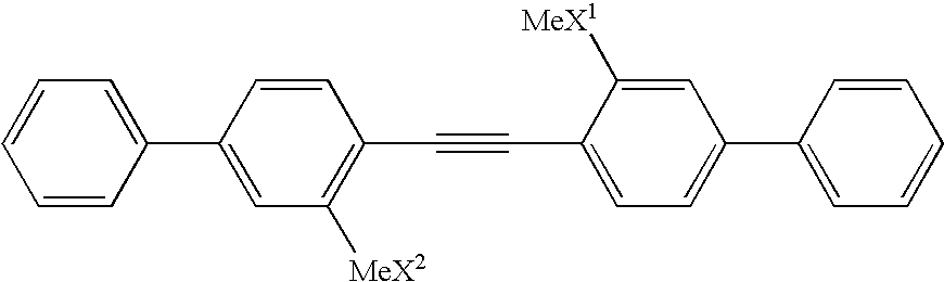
C1=CC(C2=CC([MeX2])=C(C#CC3=CC=C(C4=CC=CC=C4)C=C3[MeX1])C=C2)=CC=C1
